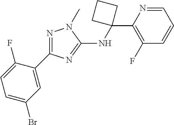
C1(C2(NC3=NC(C4=CC(Br)=CC=C4F)=NN3C)CCC2)=C(F)C=CC=N1
